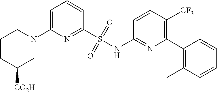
C1=C(N2CCCC([CO2H])C2)N=C(S(NC2=NC(C3=C(C)C=CC=C3)=C([CF3])C=C2)(=O)=O)C=C1
